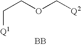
C(COC[Q2])[Q1].[BB]
